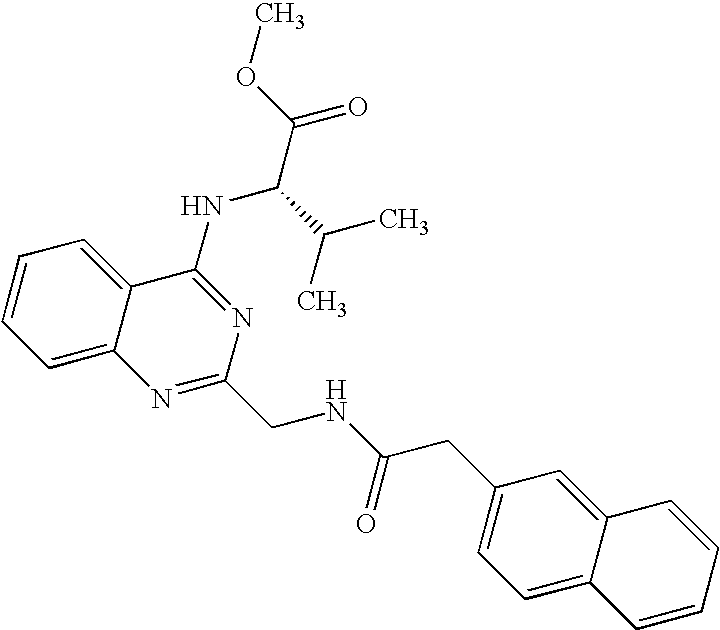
C12=CC=CC=C1C(NC(C(=O)OC)C(C)C)=NC(CNC(CC1=CC=C3C(=C1)C=CC=C3)=O)=N2
